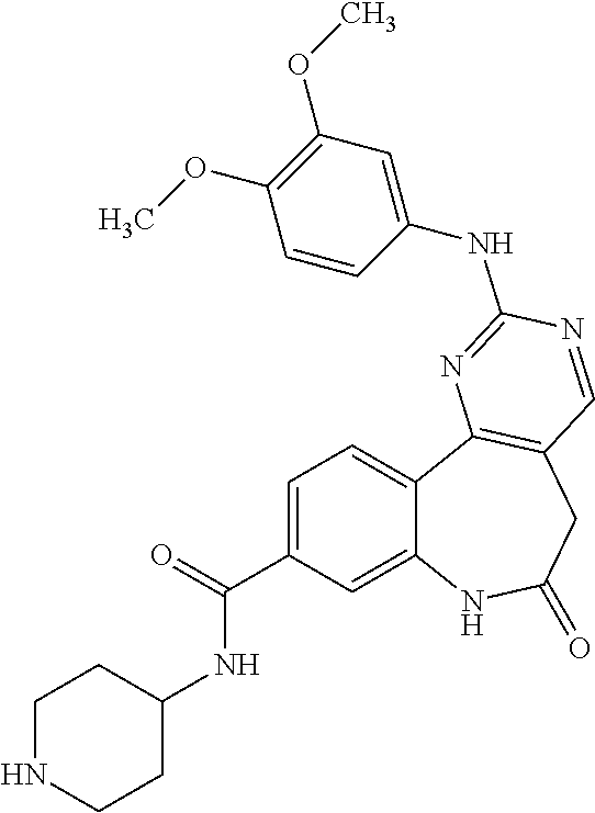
C1=C(C(=O)NC2CCNCC2)C=C2C(=C1)C1=C(CC(=O)N2)C=NC(NC2=CC(OC)=C(OC)C=C2)=N1
